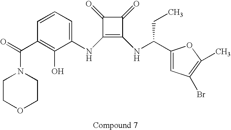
C1(NC2=CC=CC(C(N3CCOCC3)=O)=C2O)=C(NC(C2=CC(Br)=C(C)O2)CC)C(=O)C1=O
